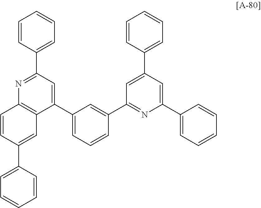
C1=CC(C2=CC=CC=C2)=CC2=C1N=C(C1=CC=CC=C1)C=C2C1=CC=CC(C2=NC(C3=CC=CC=C3)=CC(C3=CC=CC=C3)=C2)=C1
